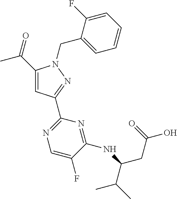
C(C1=CC(C2=NC=C(F)C(NC(C(C)C)CC(=O)O)=N2)=NN1CC1=CC=CC=C1F)(C)=O
